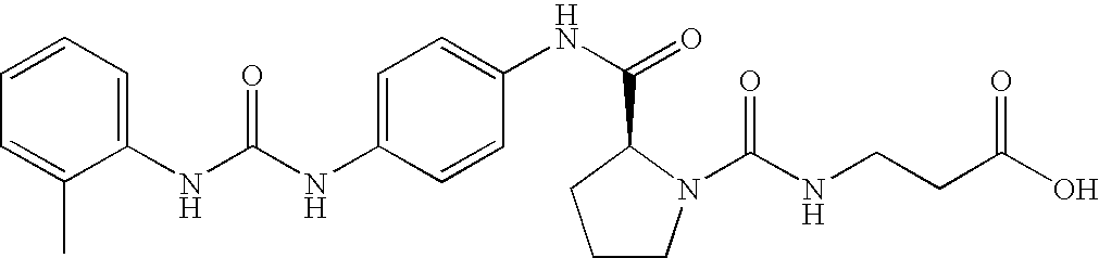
C1=C(NC(NC2=CC=CC=C2C)=O)C=CC(NC(=O)C2N(C(NCCC(O)=O)=O)CCC2)=C1
